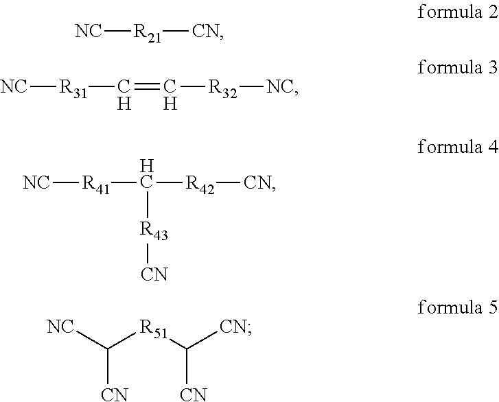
[NC][R21][CN].[NC][R31]C=C[R32][NC].[NC][R41]C([R42][CN])[R43][CN].[NC]C([R51]C([CN])[CN])[CN]
